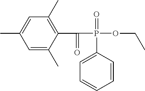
C1=C(C)C(C(P(=O)(OCC)C2=CC=CC=C2)=O)=C(C)C=C1C
